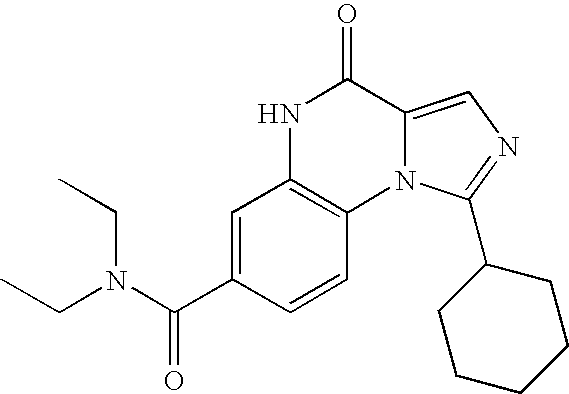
N12C(=CN=C1C1CCCCC1)C(=O)NC1=C2C=CC(C(N(CC)CC)=O)=C1
